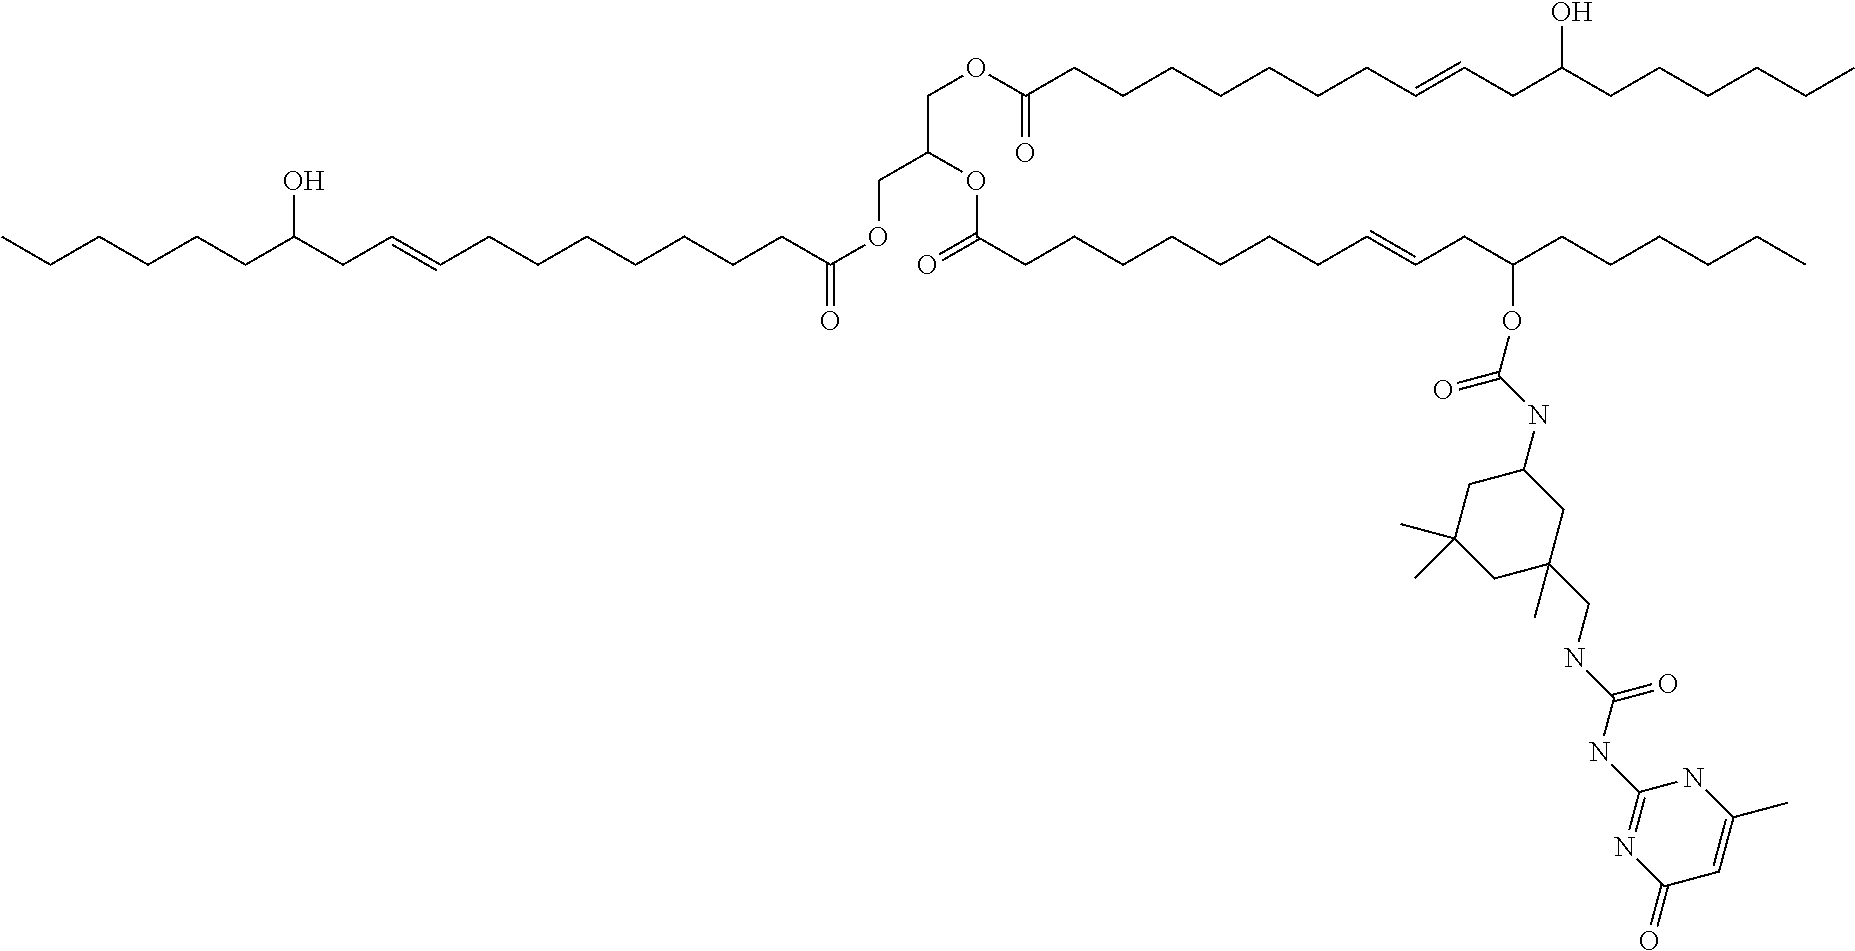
CCCCCCC(CC=CCCCCCCCC(OCC(OC(=O)CCCCCCCC=CCC(CCCCCC)OC(NC1CC(C)(C)CC(C)(CNC(NC2=NC(=O)C=C(C)N2)=O)C1)=O)COC(=O)CCCCCCCC=CCC(CCCCCC)O)=O)O
